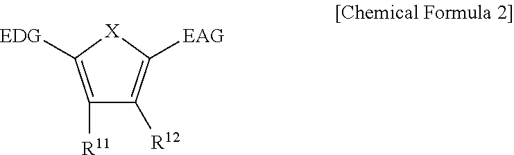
C1([R11])=C([EDG])[X]C([EAG])=C1[R12]
